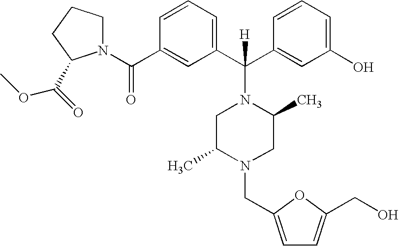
C1(O)=CC=CC(C(C2=CC=CC(C(=O)N3CCCC3C(=O)OC)=C2)([H])N2CC(C)N(CC3=CC=C(CO)O3)CC2C)=C1
